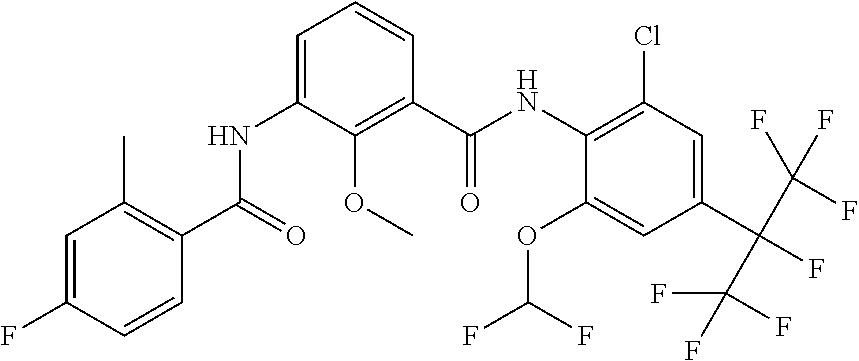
C1=C(F)C=CC(C(=O)NC2=CC=CC(C(NC3=C(Cl)C=C(C(C(F)(F)F)(C(F)(F)F)F)C=C3OC(F)F)=O)=C2OC)=C1C
